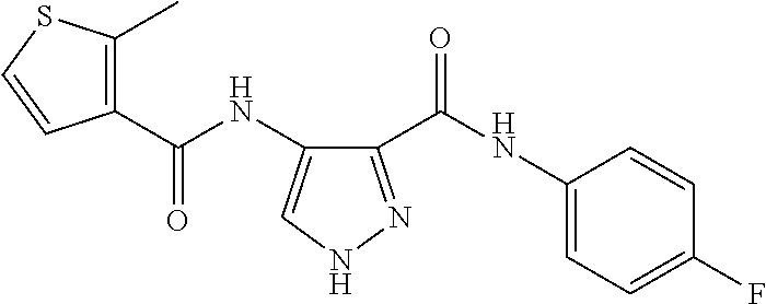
C(NC1=CNN=C1C(NC1=CC=C(F)C=C1)=O)(=O)C1=C(C)SC=C1
